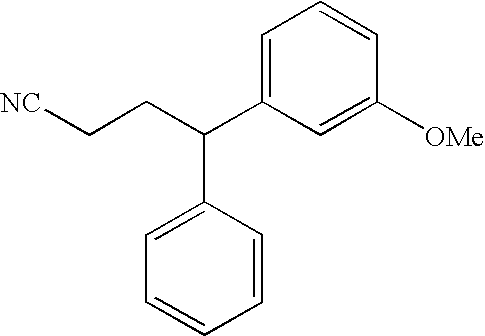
C1=C(C(CC[NC])C2=CC=CC=C2)C=C([OMe])C=C1
